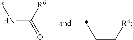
*NC(=O)[R6].*CC[R6]
